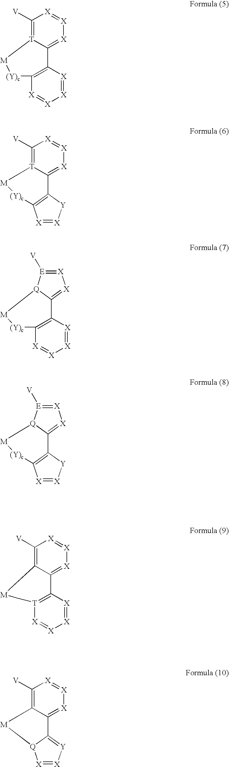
C1([V])=[T]2C(=[X][X]=[X]1)C1=C([X]=[X][X]=[X]1)[(Y)c][M]2.C1([V])=[T]2C(=[X][X]=[X]1)C1=C([X]=[X][Y]1)[(Y)c][M]2.[X]1=[E]([V])[Q]2C(=[X]1)C1=C([X]=[X][X]=[X]1)[(Y)c][M]2.[X]1=[E]([V])[Q]2C(=[X]1)C1=C([X]=[X][Y]1)[(Y)c][M]2.C1([V])=C2C(=[X][X]=[X]1)C1=[T]([X]=[X][X]=[X]1)C[M]2.C1([V])=C2C(=[X][X]=[X]1)C1=[Y][X]=[X][Q]1[M]2
